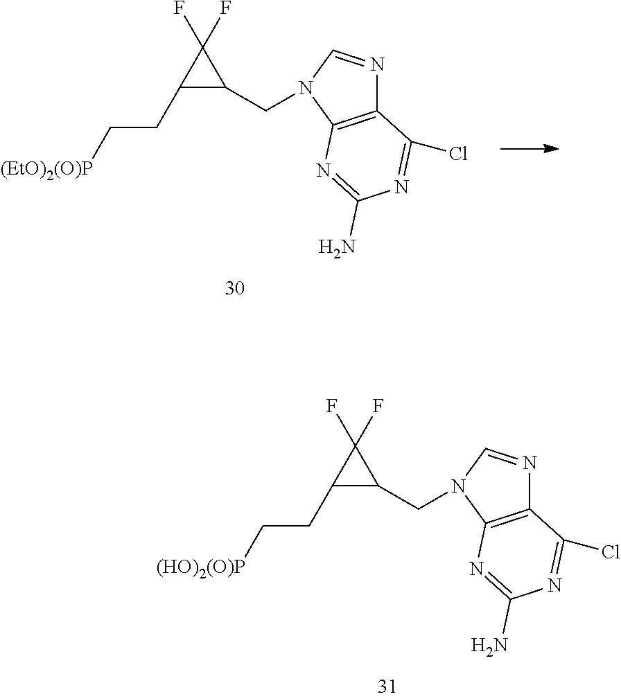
C1(F)(F)C(CC[(HO)2(O)P])C1CN1C=NC2=C1N=C(N)N=C2Cl.C1(F)(F)C(CC[(EtO)2(O)P])C1CN1C=NC2=C1N=C(N)N=C2Cl
